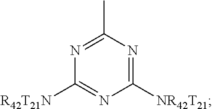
C1([R42T21N])=NC([NR42T21])=NC(C)=N1
